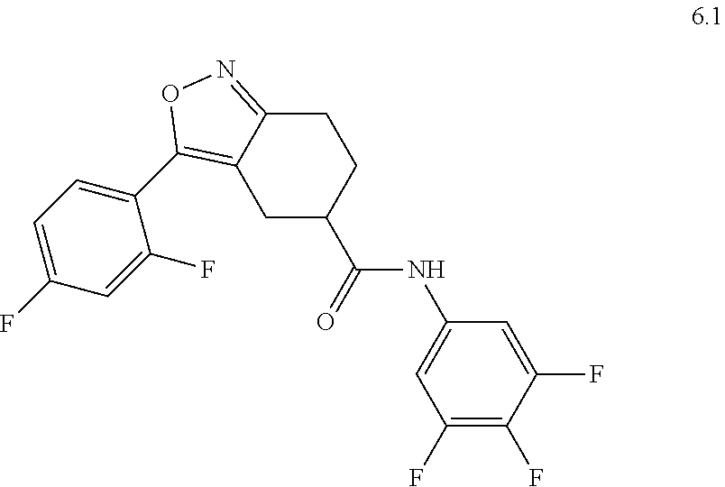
C1C2=NOC(C3=CC=C(F)C=C3F)=C2CC(C(=O)NC2=CC(F)=C(F)C(F)=C2)C1
